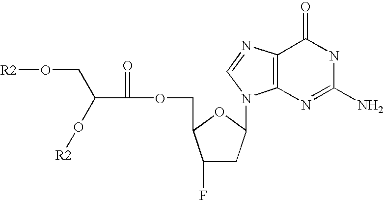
C(OCC1C(F)CC(N2C3=C(N=C2)C(=O)NC(N)=N3)O1)(C(O[R2])CO[R2])=O
